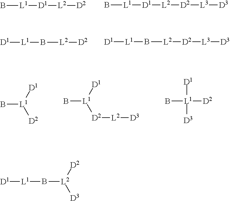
B[L1][D1][L2][D2].B[L1][D1][L2][D2][L3][D3].[D1][L1]B[L2][D2].[D1][L1]B[L2][D2][L3][D3].B[L1]([D1])[D2].B[L1]([D1])[D2][L2][D3].B[L1]([D1])([D3])[D2].B([L2]([D2])[D3])[L1][D1]
